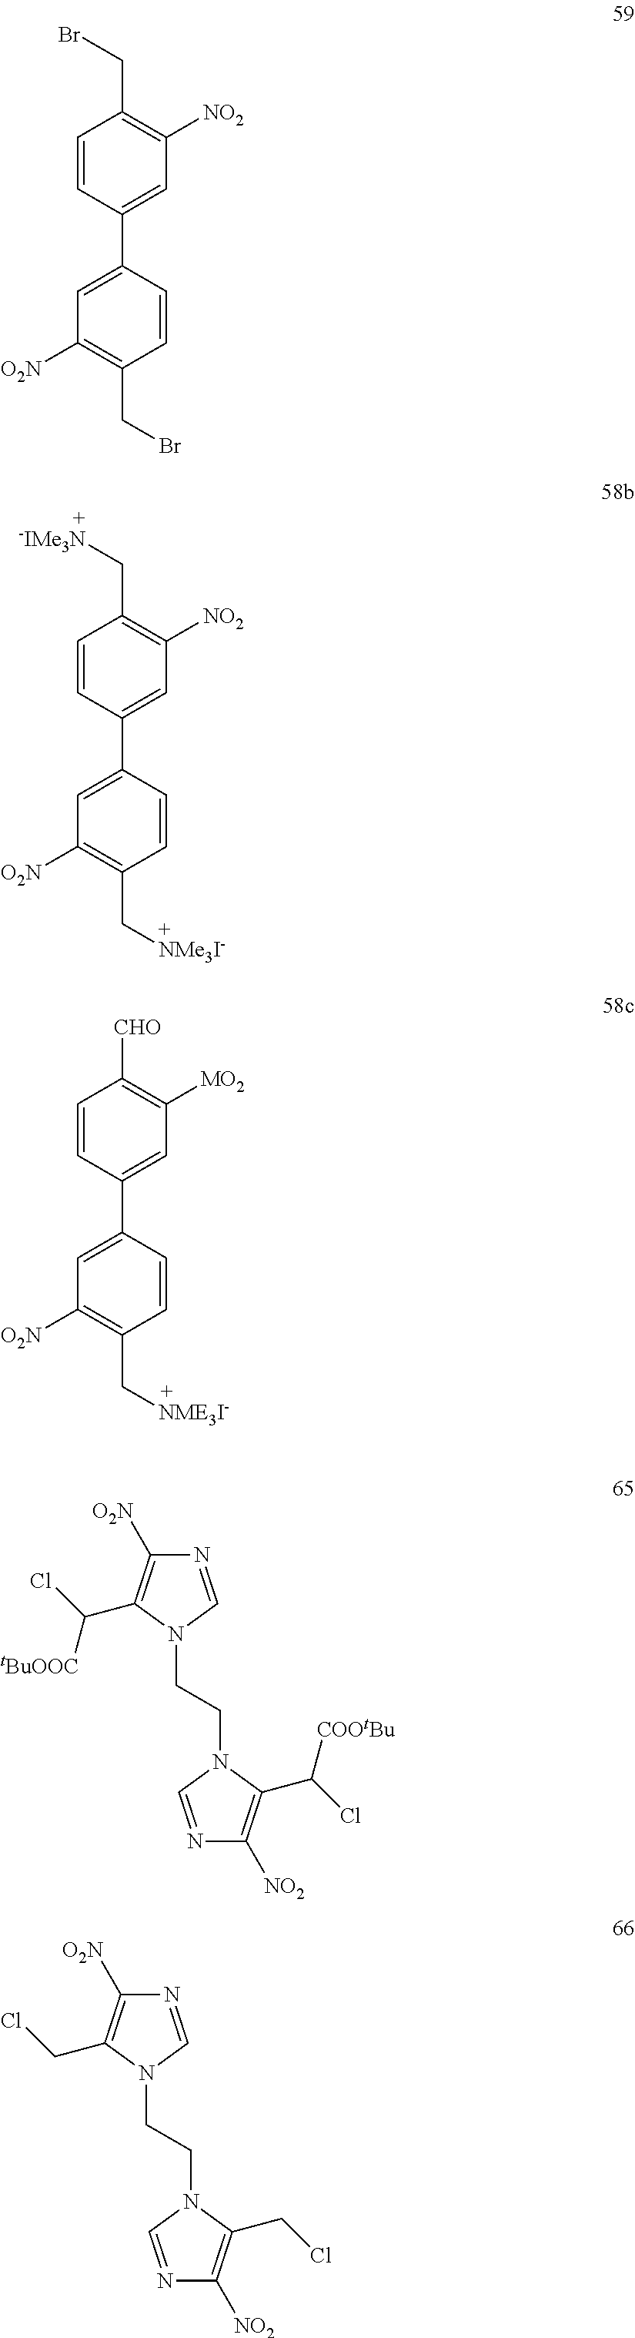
C1=CC(C2=CC([O2N])=C(CBr)C=C2)=CC([NO2])=C1CBr.C1=CC(C2=CC([O2N])=C(C[NMe3I-])C=C2)=CC([NO2])=C1C[-IMe3N].C1=CC(C2=CC([O2N])=C(C[NME3I-])C=C2)=CC([MO2])=C1[CHO].N1=CN(CCN2C(C([COOtBu])Cl)=C([NO2])N=C2)C(C([tBuOOC])Cl)=C1[O2N].N1=CN(CCN2C(CCl)=C([NO2])N=C2)C(CCl)=C1[O2N]
